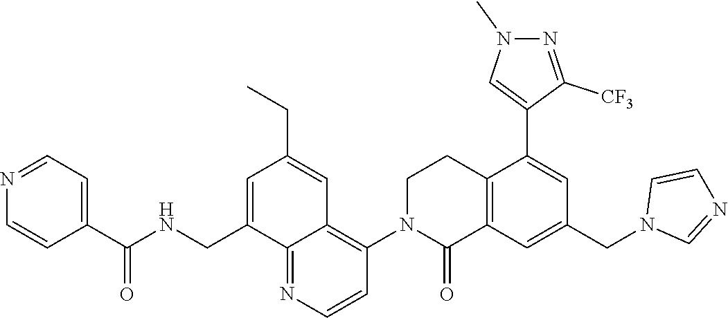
C12=C(C=C(CN3C=NC=C3)C=C1C1=CN(C)N=C1[CF3])C(=O)N(C1=C3C(=NC=C1)C(CNC(C1=CC=NC=C1)=O)=CC(CC)=C3)CC2
